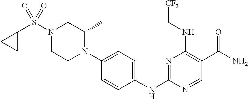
C1=CC(NC2=NC(NC[CF3])=C(C(N)=O)C=N2)=CC=C1N1C(C)CN(S(C2CC2)(=O)=O)CC1
